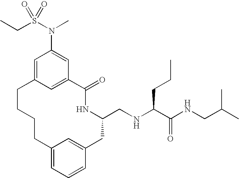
C1=C2C=C(C=C1N(S(CC)(=O)=O)C)C(=O)NC(CNC(C(NCC(C)C)=O)CCC)CC1=CC(=CC=C1)CCCC2
